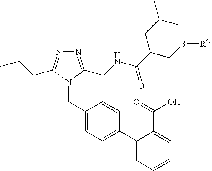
N1=C(CNC(C(CS[R5a])CC(C)C)=O)N(CC2=CC=C(C3=CC=CC=C3C(O)=O)C=C2)C(CCC)=N1
